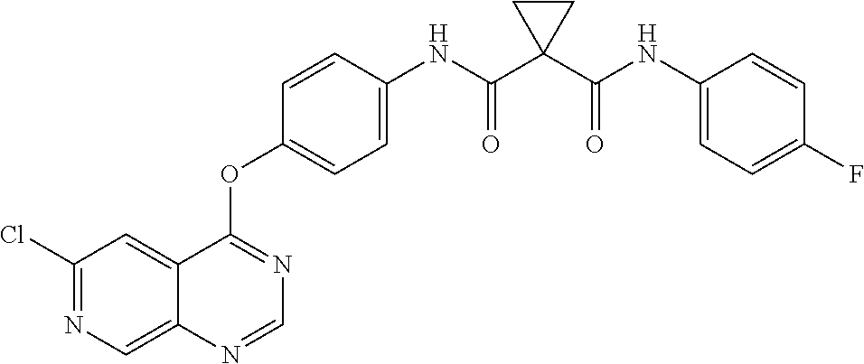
C12=CC(Cl)=NC=C1N=CN=C2OC1=CC=C(NC(C2(C(NC3=CC=C(F)C=C3)=O)CC2)=O)C=C1
